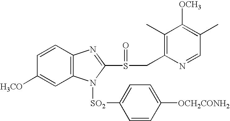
C1=CC2=C(C=C1[H3CO])N([SO2]C1=CC=C([OCH2CONH2])C=C1)C(S(=O)CC1=C(C)C([OCH3])=C(C)C=N1)=N2
